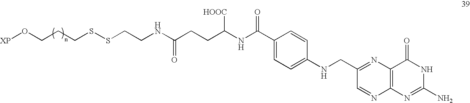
S(CCCO[XP])SCCNC(CCC(NC(C1=CC=C(NCC2=NC3=C(N=C2)N=C(N)NC3=O)C=C1)=O)[HOOC])=O
